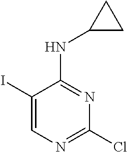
C1(I)=CN=C(Cl)N=C1NC1CC1
